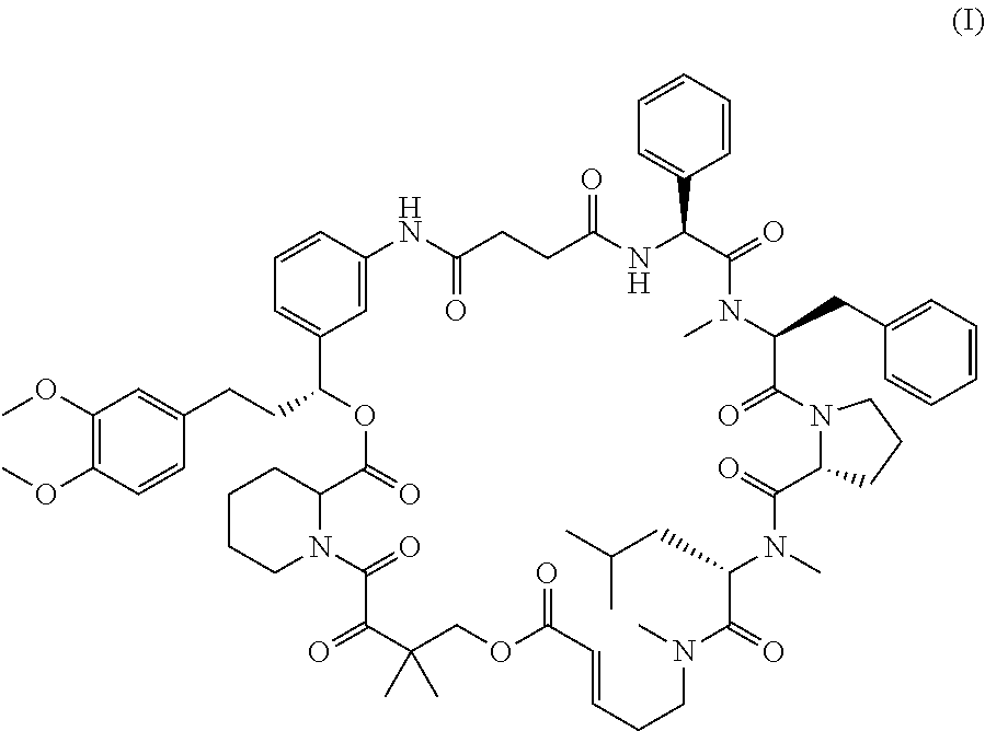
C1(OC)=C(OC)C=CC(CCC2OC(=O)C3CCCCN3C(=O)C(=O)C(C)(C)COC(=O)C=CCCN(C)C(=O)C(CC(C)C)N(C)C(=O)C3N(C(=O)C(CC4=CC=CC=C4)N(C)C(=O)C(C4=CC=CC=C4)NC(=O)CCC(=O)NC4=CC2=CC=C4)CCC3)=C1
